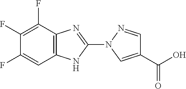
C12=C(N=C(N3C=C(C(O)=O)C=N3)N1)C(F)=C(F)C(F)=C2
